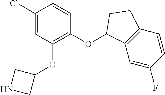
C1(Cl)=CC(OC2CNC2)=C(OC2C3=C(C=CC(F)=C3)CC2)C=C1
